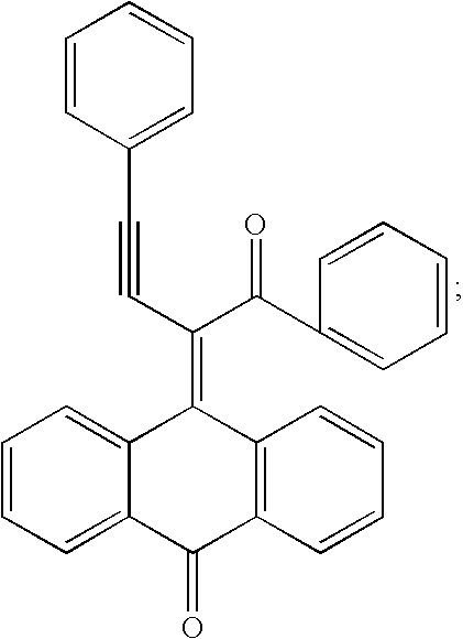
C12=CC=CC=C1C(=O)C1=C(C2=C(C#CC2=CC=CC=C2)C(C2=CC=CC=C2)=O)C=CC=C1
